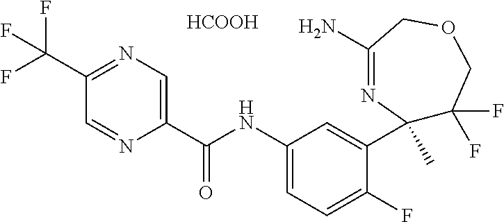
C1(NC(C2=CN=C(C(F)(F)F)C=N2)=O)=CC=C(F)C(C2(C)C(F)(F)COCC(N)=N2)=C1.[HCOOH]
